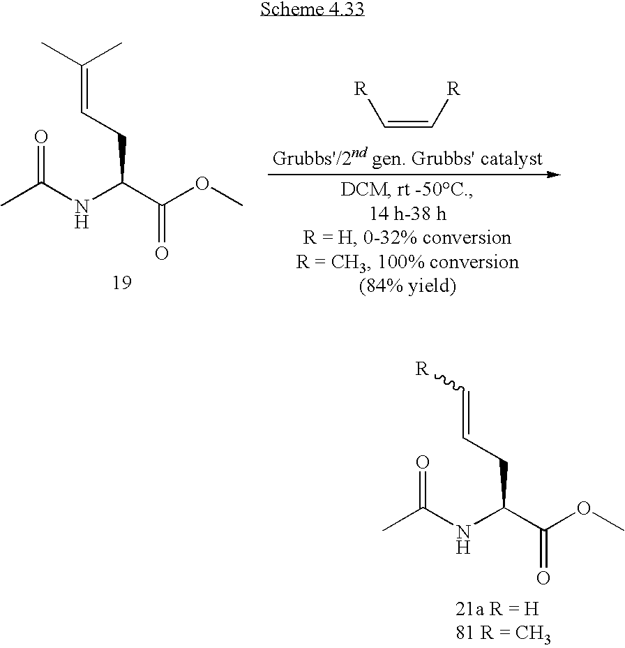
C(=C(C)C)CC(C(OC)=O)NC(C)=O.C(=C[R])[R].C(=C[R])CC(C(OC)=O)NC(C)=O
